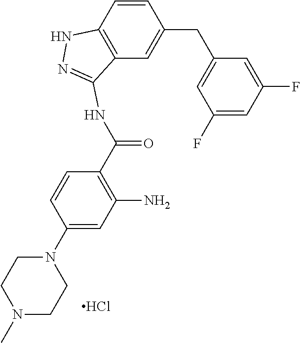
Cl.C1CN(C)CCN1C1=CC(N)=C(C(=O)NC2=NNC3=C2C=C(CC2=CC(F)=CC(F)=C2)C=C3)C=C1
